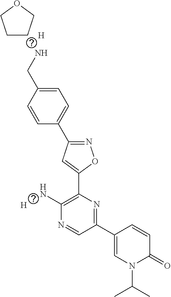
[H].C1=CC(CN)=CC=C1C1=NOC(C2=C(N)N=CC(C3=CN(C(C)C)C(=O)C=C3)=N2)=C1.C1CCOC1.[H]
